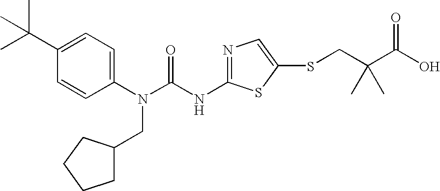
C1(C(C)(C)C)=CC=C(N(C(NC2=NC=C(SCC(C(O)=O)(C)C)S2)=O)CC2CCCC2)C=C1
